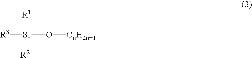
[R3][Si]([R1])([R2])O[CnH2n+1]
